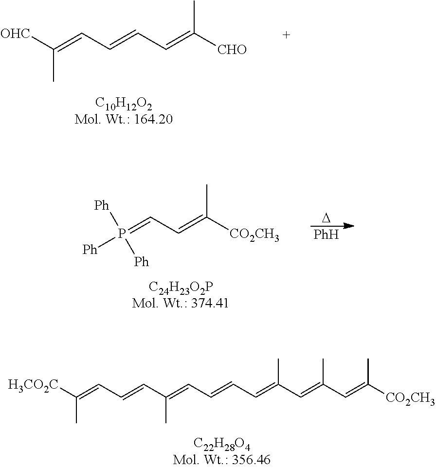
[H3CO2C]C(=CC=CC(=CC=CC=C(C=C(C=C([CO2CH3])C)C)C)C)C.[OHC]C(=CC=CC=C([CHO])C)C.[D].[PhH].C(C=C(C)[CO2CH3])=P([Ph])([Ph])[Ph]
